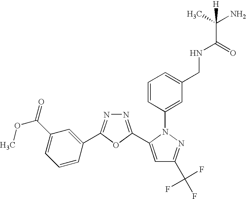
N1=C(C2=CC(C(F)(F)F)=NN2C2=CC(CNC(C(C)(N)[H])=O)=CC=C2)OC(C2=CC(C(=O)OC)=CC=C2)=N1
